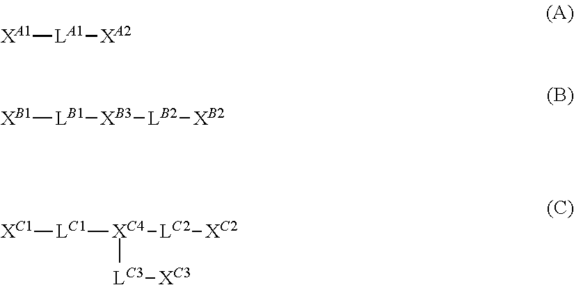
[XA1][LA1][XA2].[XB1][LB1][XB3][LB2][XB2].[XC1][LC1][XC4]([LC3][XC3])[LC2][XC2]
